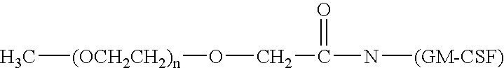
[(OCH2CH2)n](C)OCC(N[(GM-CSF)])=O
